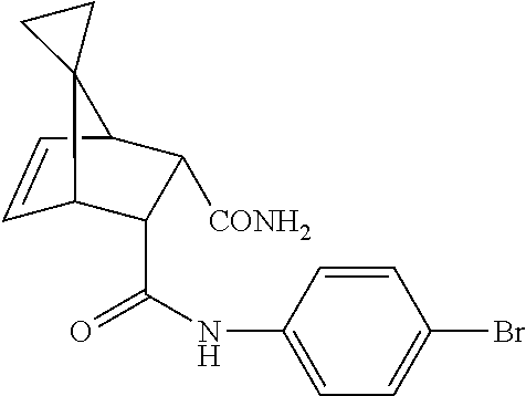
C1=CC2C([CONH2])C(C(=O)NC3=CC=C(Br)C=C3)C1C21CC1
